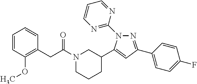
N1(C(CC2=C(OC)C=CC=C2)=O)CCCC(C2=CC(C3=CC=C(F)C=C3)=NN2C2=NC=CC=N2)C1
